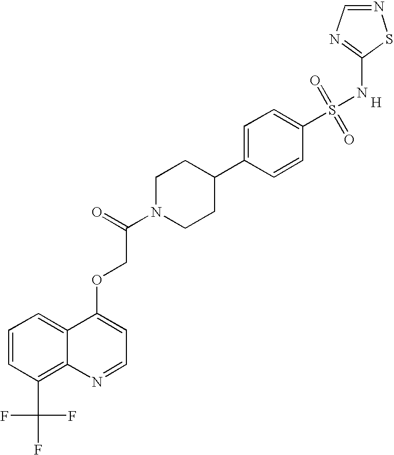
C1=CC(C(F)(F)F)=C2C(=C1)C(OCC(=O)N1CCC(C3=CC=C(S(=O)(=O)NC4=NC=NS4)C=C3)CC1)=CC=N2.[H]
